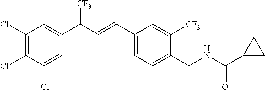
C1(CNC(=O)C2CC2)=CC=C(C=CC(C2=CC(Cl)=C(Cl)C(Cl)=C2)[CF3])C=C1[CF3]
